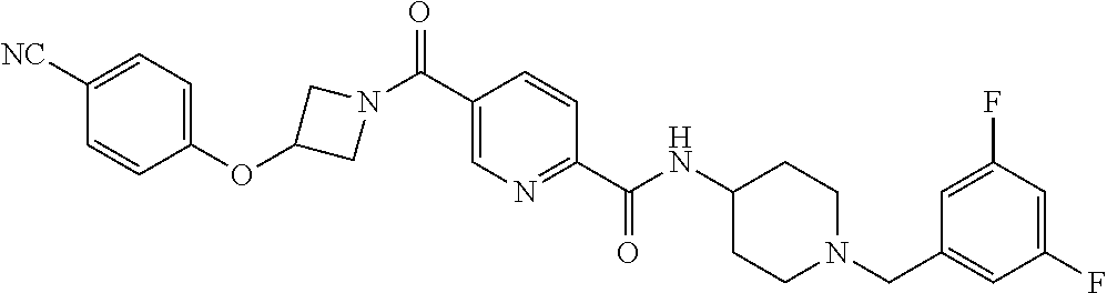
N1(C(C2=CN=C(C(=O)NC3CCN(CC4=CC(F)=CC(F)=C4)CC3)C=C2)=O)CC(OC2=CC=C([NC])C=C2)C1
